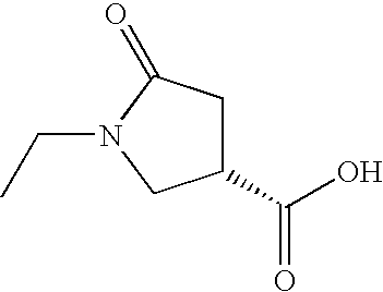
C1(C(O)=O)CC(=O)N(CC)C1
